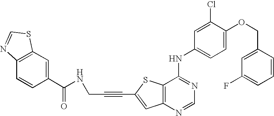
C12=C(SC(C#CCNC(=O)C3=CC4=C(C=C3)N=CS4)=C1)C(NC1=CC=C(OCC3=CC(F)=CC=C3)C(Cl)=C1)=NC=N2
